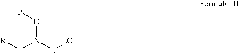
[R]FN([D]P)[E][Q]
